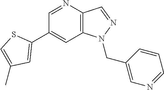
C1(C2=CC(C)=CS2)=CC2=C(C=NN2CC2=CN=CC=C2)N=C1
